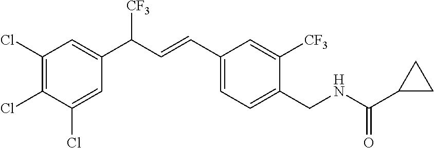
C1(Cl)=C(Cl)C(Cl)=CC(C(C=CC2=CC=C(CNC(=O)C3CC3)C([CF3])=C2)[CF3])=C1
